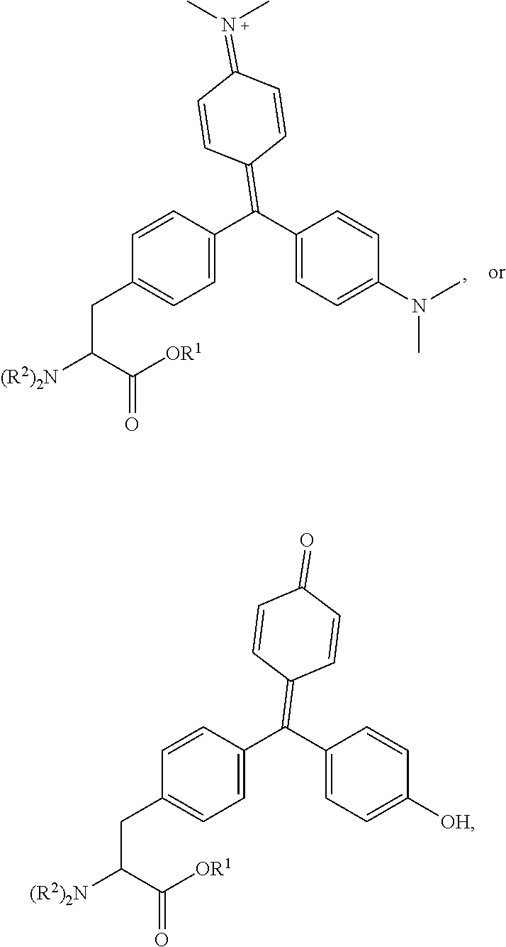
C(C1=CC=C(CC(C([OR1])=O)[(R2)2N])C=C1)(C1=CC=C(N(C)C)C=C1)=C1C=CC(=N(C)C)C=C1.C(C1=CC=C(CC(C([OR1])=O)[(R2)2N])C=C1)(C1=CC=C([OH])C=C1)=C1C=CC(=O)C=C1
